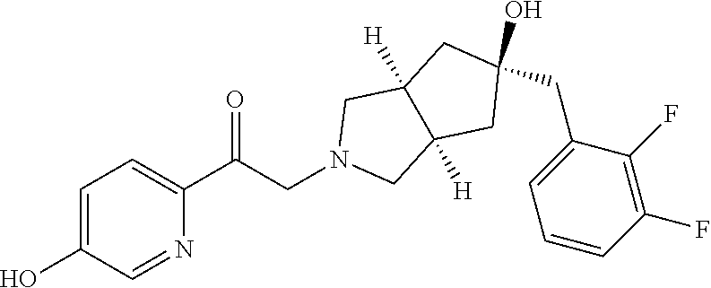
C1=C(O)C=NC(C(CN2CC3([H])C([H])(C2)CC(CC2=CC=CC(F)=C2F)(O)C3)=O)=C1
